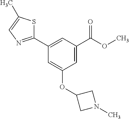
O(C(C1=CC(OC2CN(C)C2)=CC(C2=NC=C(C)S2)=C1)=O)C
